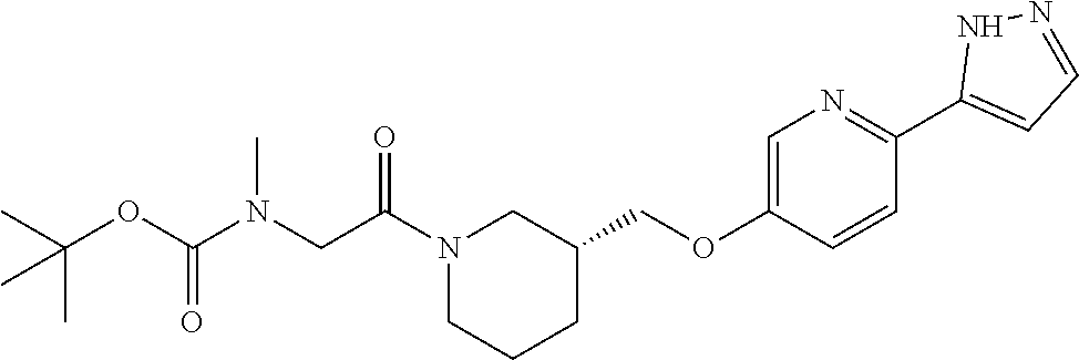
N1(C(CN(C(OC(C)(C)C)=O)C)=O)CCCC(COC2=CN=C(C3=CC=NN3)C=C2)C1
